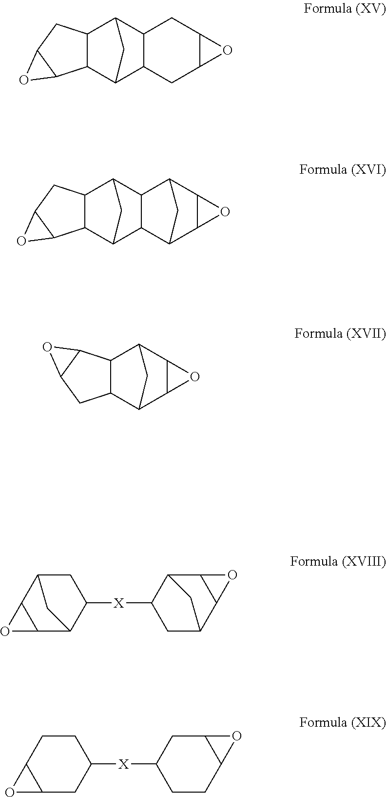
C12C(CC3C(C1)O3)C1C3C(C2C1)CC1C3O1.C12C(C3C4C(C1C3)O4)C1C3C(C2C1)CC1C3O1.C12C(C3C4C(C1C3)O4)CC1C2O1.C1([X]C2CC3C4C(C2C3)O4)CC2C3C(C1C2)O3.C1([X]C2CCC3C(C2)O3)CCC2C(C1)O2
